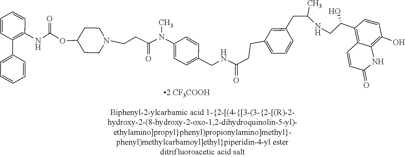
N(C)(C1=CC=C(CNC(=O)CCC2=CC=CC(CC(C)NCC(C3=C4C=CC(=O)NC4=C(O)C=C3)O)=C2)C=C1)C(CCN1CCC(OC(NC2=C(C3=CC=CC=C3)C=CC=C2)=O)CC1)=O
